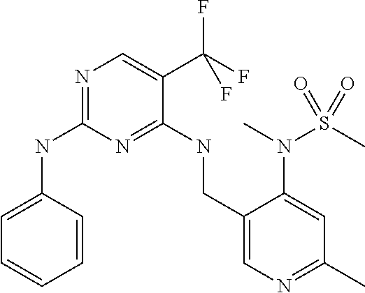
C1=CC(NC2=NC=C(C(F)(F)F)C(NCC3=CN=C(C)C=C3N(C)S(=O)(C)=O)=N2)=CC=C1
